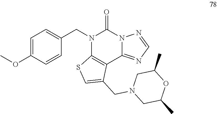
C1=C(OC)C=CC(CN2C3=C(C4=NC=NN4C2=O)C(CN2CC(C)OC(C)C2)=CS3)=C1
